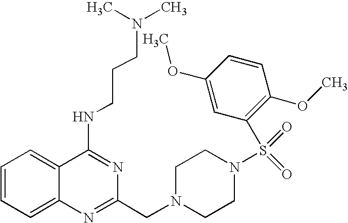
C1=CC=C2C(=C1)C(NCCCN(C)C)=NC(CN1CCN(S(=O)(=O)C3=C(OC)C=CC(OC)=C3)CC1)=N2
